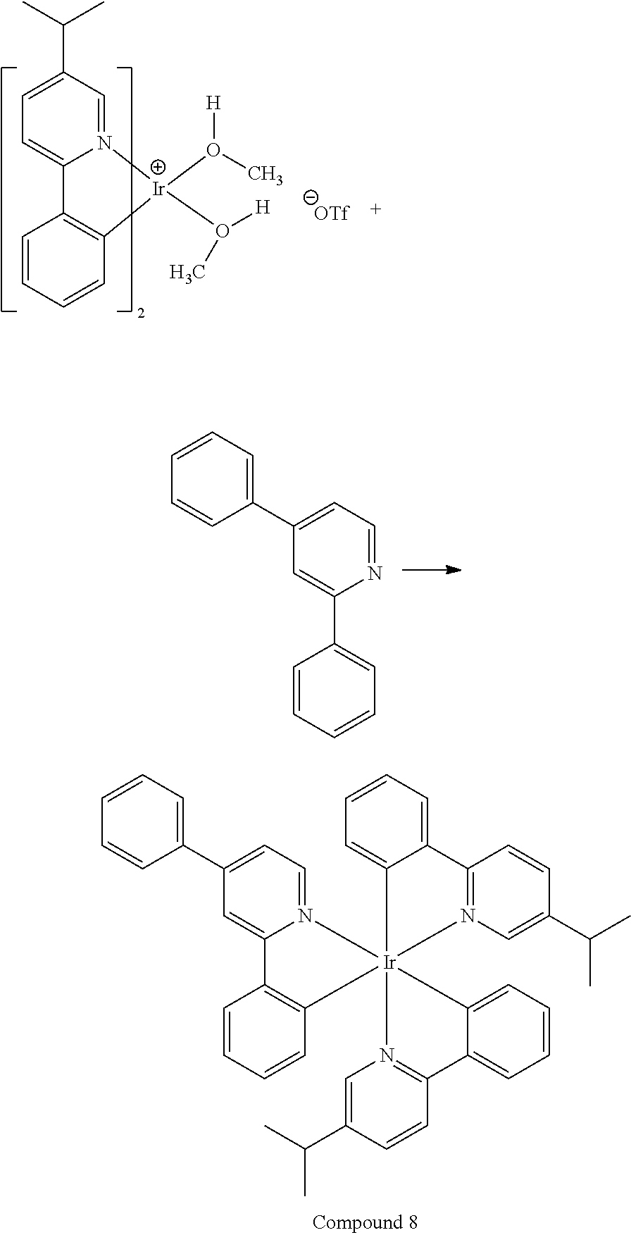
C1=CC=C(C2=CC=NC(C3=CC=CC=C3)=C2)C=C1.[Ir]1(O(C)[H])(O([H])C)N2=CC(C(C)C)=CC=C2C2=C1C=CC=C2.C1(C2=CC=CC=C2)=CC=N2C(=C1)C1=C(C=CC=C1)[Ir]213(C2=CC=CC=C2C2=N1C=C(C(C)C)C=C2)N1=C(C=CC(C(C)C)=C1)C1=CC=CC=C13
